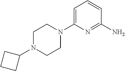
C1=C(N2CCN(C3CCC3)CC2)N=C(N)C=C1
